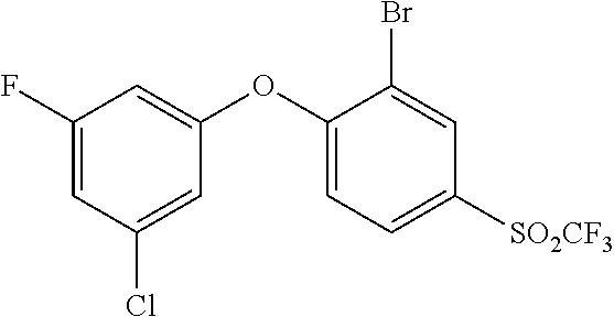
C1(F)=CC(Cl)=CC(OC2=CC=C([SO2CF3])C=C2Br)=C1
